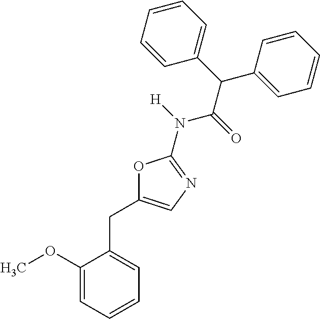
C1(OC)=CC=CC=C1CC1=CN=C(N([H])C(=O)C(C2=CC=CC=C2)C2=CC=CC=C2)O1
